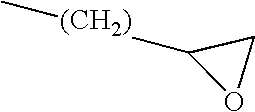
C[(CH2)]C1OC1
